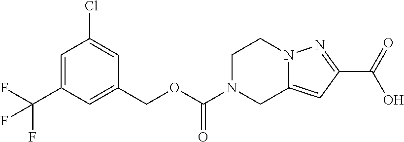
C1=C(C(F)(F)F)C=C(COC(N2CC3=CC(C(O)=O)=NN3CC2)=O)C=C1Cl
